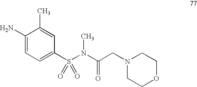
C1(N)=CC=C(S(N(C(CN2CCOCC2)=O)C)(=O)=O)C=C1C
